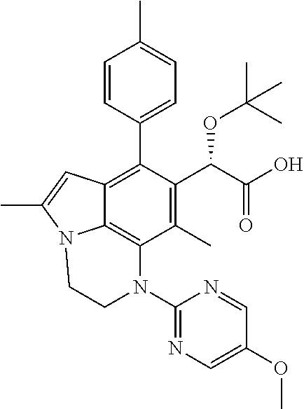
C1=CC(C2=C3C4=C(C(C)=C2C(C(=O)O)OC(C)(C)C)N(C2=NC=C(OC)C=N2)CCN4C(C)=C3)=CC=C1C
